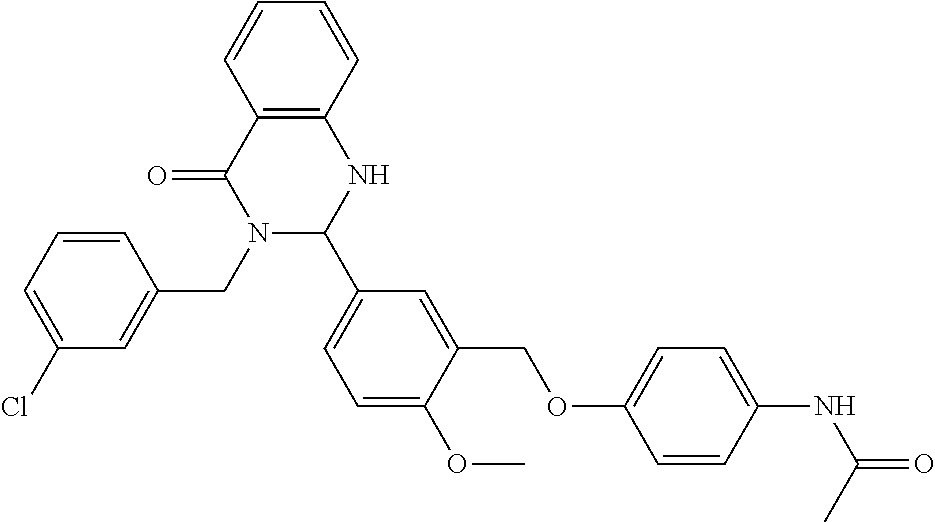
C12=C(C=CC=C1)NC(C1=CC=C(OC)C(COC3=CC=C(NC(C)=O)C=C3)=C1)N(CC1=CC(Cl)=CC=C1)C2=O
